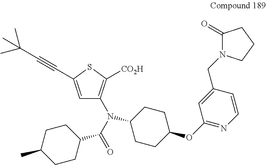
C1=CC(CN2C(=O)CCC2)=CC(OC2CCC(N(C3=C([CO2H])SC(C#CC(C)(C)C)=C3)C(C3CCC(C)CC3)=O)CC2)=N1
